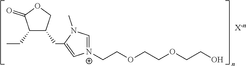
C1(CC2=C[N+](CCOCCOCCO)=CN2C)C(CC)C(=O)OC1
